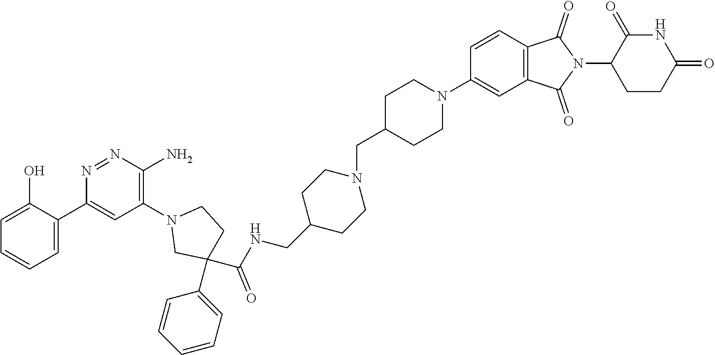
C1=C(O)C(C2=CC(N3CC(C4=CC=CC=C4)(C(NCC4CCN(CC5CCN(C6=CC7=C(C=C6)C(=O)N(C6CCC(=O)NC6=O)C7=O)CC5)CC4)=O)CC3)=C(N)N=N2)=CC=C1.[H]
